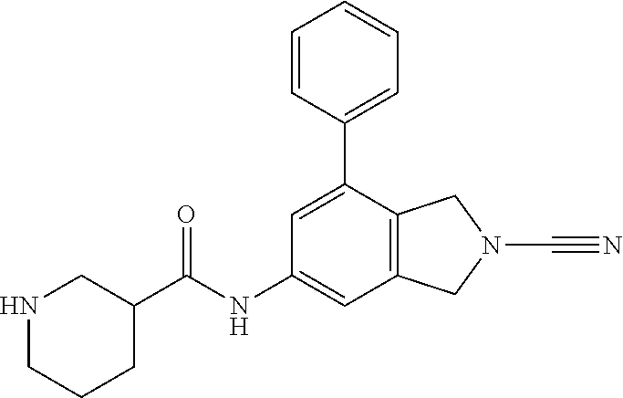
C1(C(NC2=CC3=C(C(C4=CC=CC=C4)=C2)CN(C#N)C3)=O)CNCCC1
